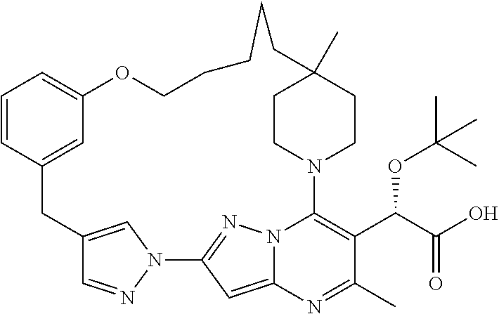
C12=CN(N=C1)C1=NN3C(=C1)N=C(C)C(C(C(O)=O)OC(C)(C)C)=C3N1CCC(C)(CC1)CCCCCOC1=CC=CC(=C1)C2
